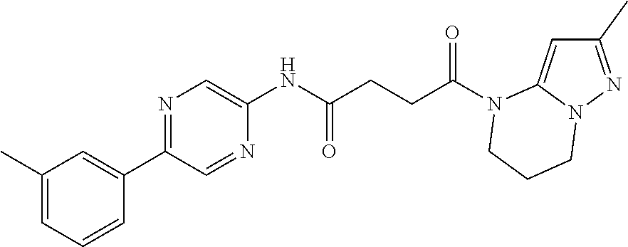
C1(C)=NN2C(=C1)N(C(CCC(NC1=CN=C(C3=CC(C)=CC=C3)C=N1)=O)=O)CCC2
